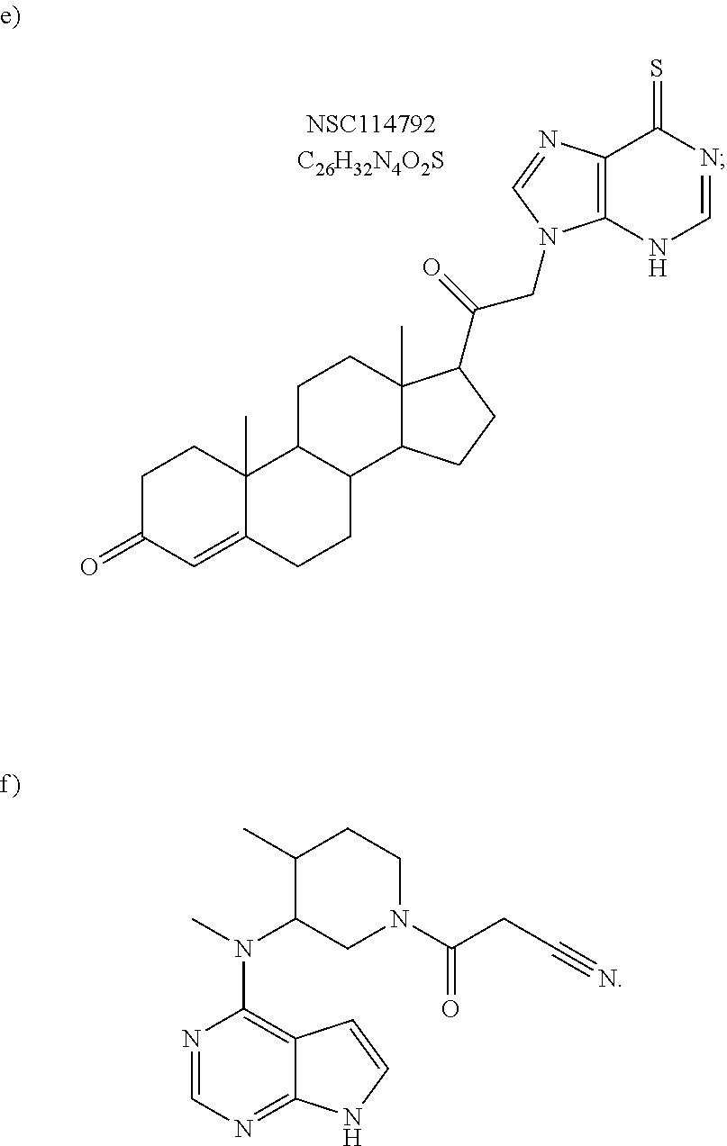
C1C(=O)C=C2C(C)(C1)C1C(CC2)C2C(C)(CC1)C(C(=O)CN1C3=C(C(=S)N=CN3)N=C1)CC2.N1=CN=C2C(=C1N(C)C1CN(C(CC#N)=O)CCC1C)C=CN2
